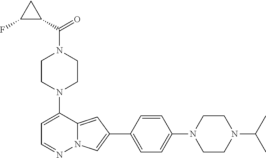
N1(C2=CC=NN3C2=CC(C2=CC=C(N4CCN(C(C)C)CC4)C=C2)=C3)CCN(C(C2CC2F)=O)CC1
